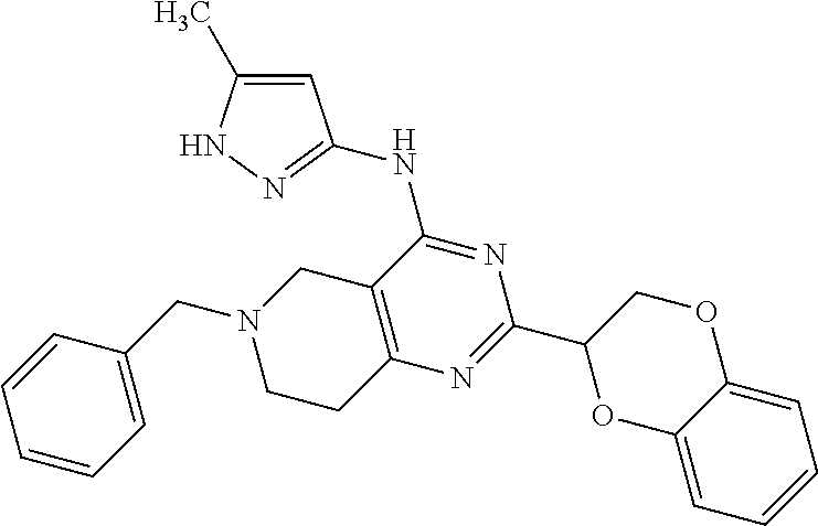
N(C1=NC(C2OC3=CC=CC=C3OC2)=NC2=C1CN(CC1=CC=CC=C1)CC2)C1=NNC(C)=C1
